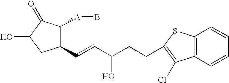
C1(C=CC(CCC2=C(Cl)C3=C(S2)C=CC=C3)O)C([A]B)C(=O)C(O)C1
